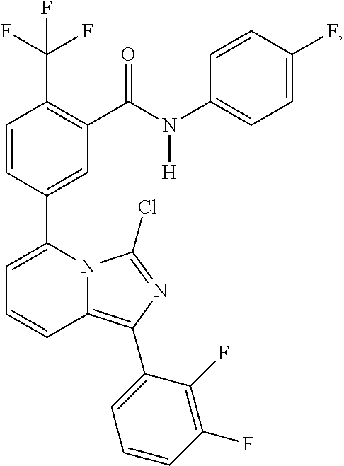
C1=C(F)C=CC(N(C(C2=C(C(F)(F)F)C=CC(C3=CC=CC4=C(C5=CC=CC(F)=C5F)N=C(Cl)N34)=C2)=O)[H])=C1
